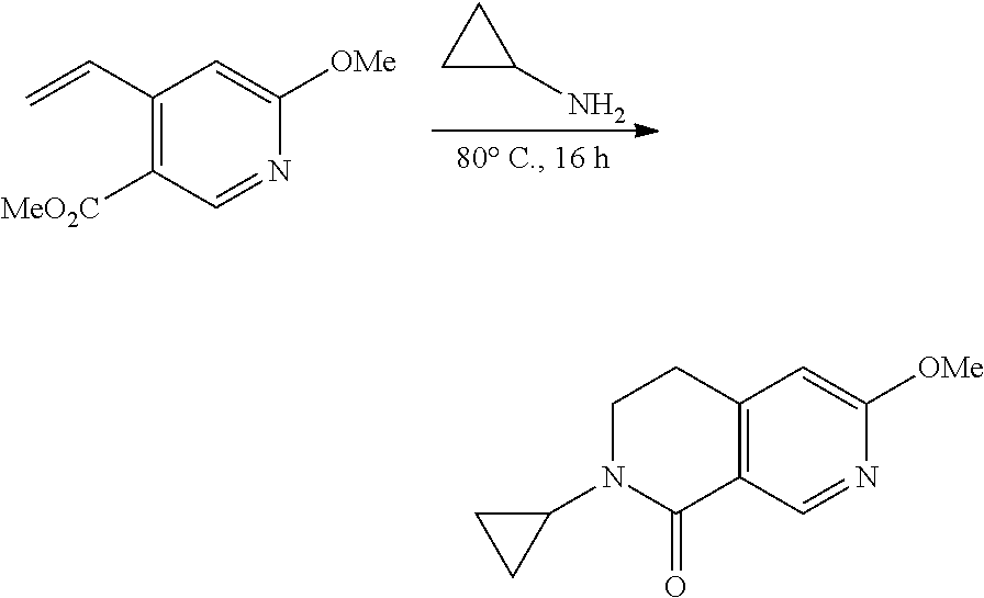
N1=CC([MeO2C])=C(C=C)C=C1[OMe].C1(N)CC1.N1=CC2=C(C=C1[OMe])CCN(C1CC1)C2=O
